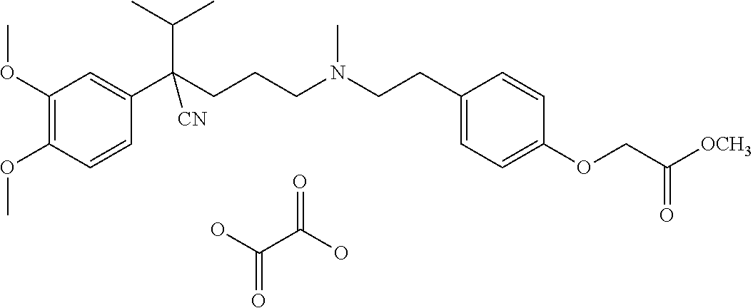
C1(OC)=C(OC)C=CC(C(CCCN(CCC2=CC=C(OCC([OCH3])=O)C=C2)C)(C(C)C)[CN])=C1.OC(C(O)=O)=O
